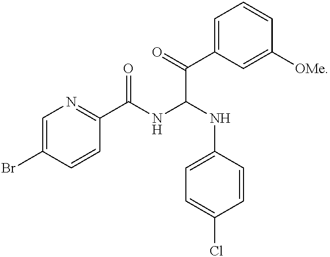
C1=C(Br)C=CC(C(NC(NC2=CC=C(Cl)C=C2)C(C2=CC=CC([OMe])=C2)=O)=O)=N1
